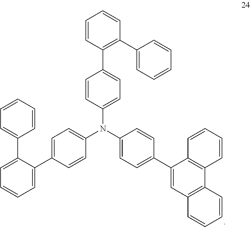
C1=C(C2=CC=CC=C2C2=CC=C(N(C3=CC=C(C4=CC5=C(C6=C4C=CC=C6)C=CC=C5)C=C3)C3=CC=C(C4=C(C5=CC=CC=C5)C=CC=C4)C=C3)C=C2)C=CC=C1
